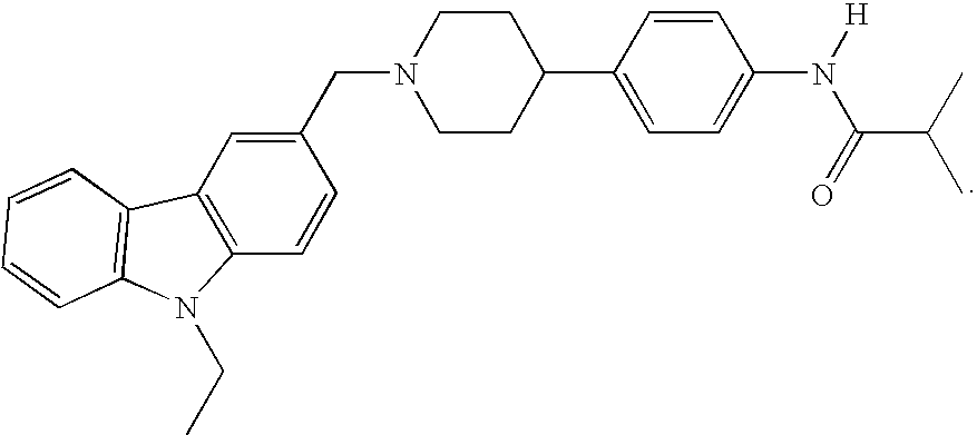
C12=C(C=CC(CN3CCC(C4=CC=C(N([H])C(=O)C(C)C)C=C4)CC3)=C1)N(CC)C1=C2C=CC=C1
